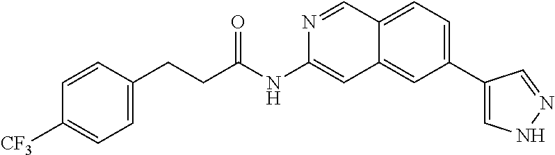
C(C(=O)NC1=CC2=CC(C3=CNN=C3)=CC=C2C=N1)CC1=CC=C([CF3])C=C1
